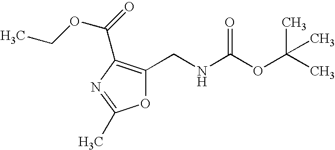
O1C(CNC(OC(C)(C)C)=O)=C(C(OCC)=O)N=C1C
